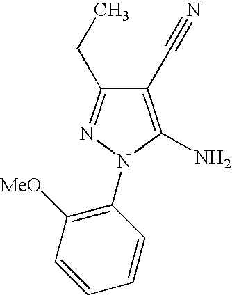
C1(C#N)=C(N)N(C2=C([MeO])C=CC=C2)N=C1CC
